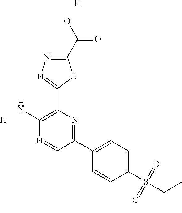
C1(C(=O)O)=NN=C(C2=C(N)N=CC(C3=CC=C(S(=O)(=O)C(C)C)C=C3)=N2)O1.[H].[H]
